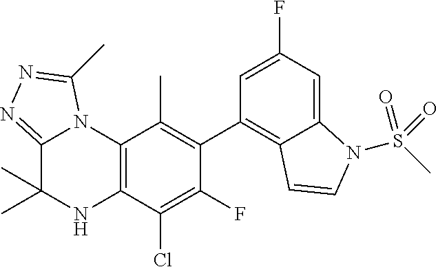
C1(C2=C3C(=CC(F)=C2)N(S(C)(=O)=O)C=C3)=C(C)C2=C(C(Cl)=C1F)NC(C)(C)C1=NN=C(C)N21
